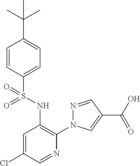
C1=CC(S(NC2=C(N3N=CC(C(=O)O)=C3)N=CC(Cl)=C2)(=O)=O)=CC=C1C(C)(C)C
